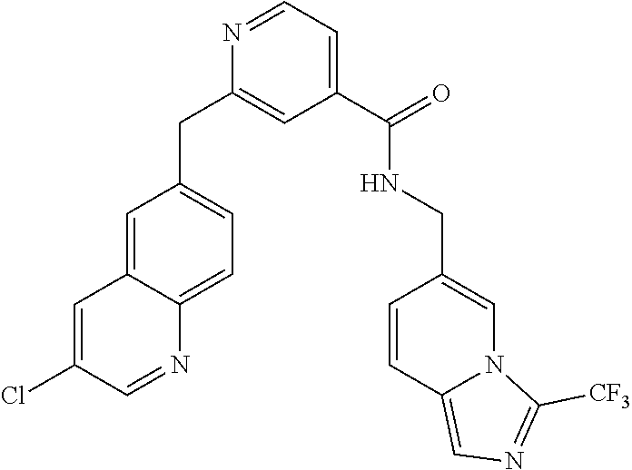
C1=C2C(=CC=C1CC1=CC(C(NCC3=CN4C(=CN=C4[CF3])C=C3)=O)=CC=N1)N=CC(Cl)=C2
